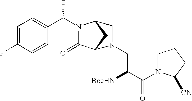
C1=C(F)C=CC(C(N2C(=O)C3CC2CN3CC(C(N2CCCC2[CN])=O)[BocHN])C)=C1
